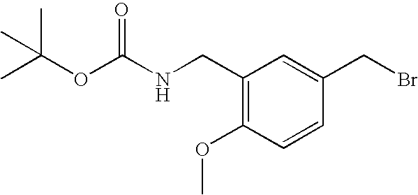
C1(CNC(OC(C)(C)C)=O)=C(OC)C=CC(CBr)=C1
